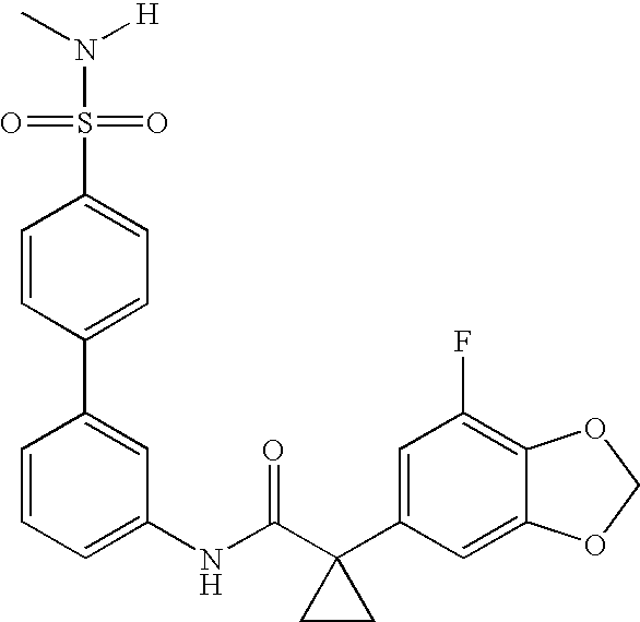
C1(NC(C2(C3=CC(F)=C4C(=C3)OCO4)CC2)=O)=CC=CC(C2=CC=C(S(=O)(=O)N([H])C)C=C2)=C1
